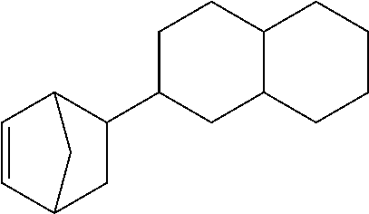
C1C(C2CC3C=CC2C3)CCC2C1CCCC2
